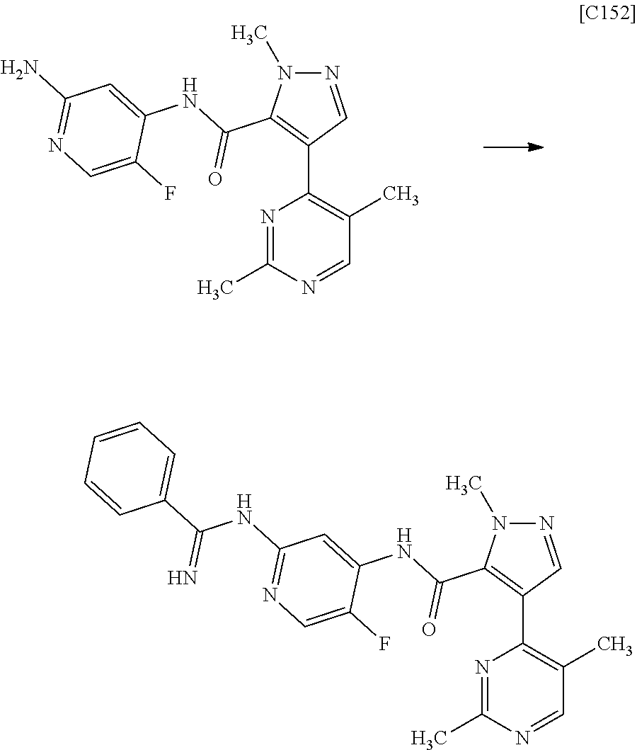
N1=C(C)N=CC(C)=C1C1=C(C(=O)NC2=CC(N)=NC=C2F)N(C)N=C1.N1=C(C)N=CC(C)=C1C1=C(C(=O)NC2=CC(NC(C3=CC=CC=C3)=N)=NC=C2F)N(C)N=C1
